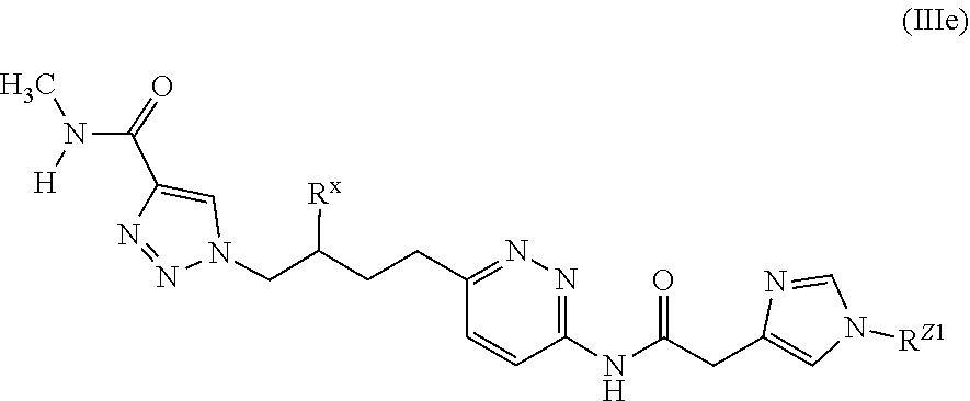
N1=NN(CC(CCC2=NN=C(NC(CC3=CN([RZ1])C=N3)=O)C=C2)[Rx])C=C1C(N([H])C)=O
